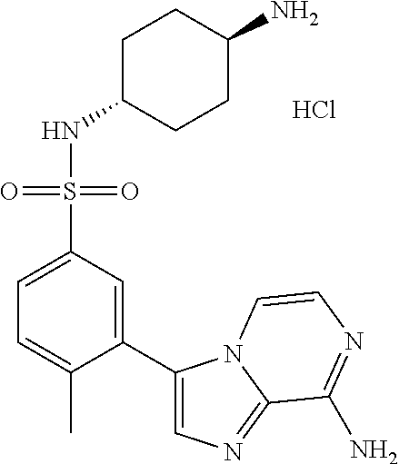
C1(C)=CC=C(S(NC2CCC(N)CC2)(=O)=O)C=C1C1=CN=C2N1C=CN=C2N.Cl
